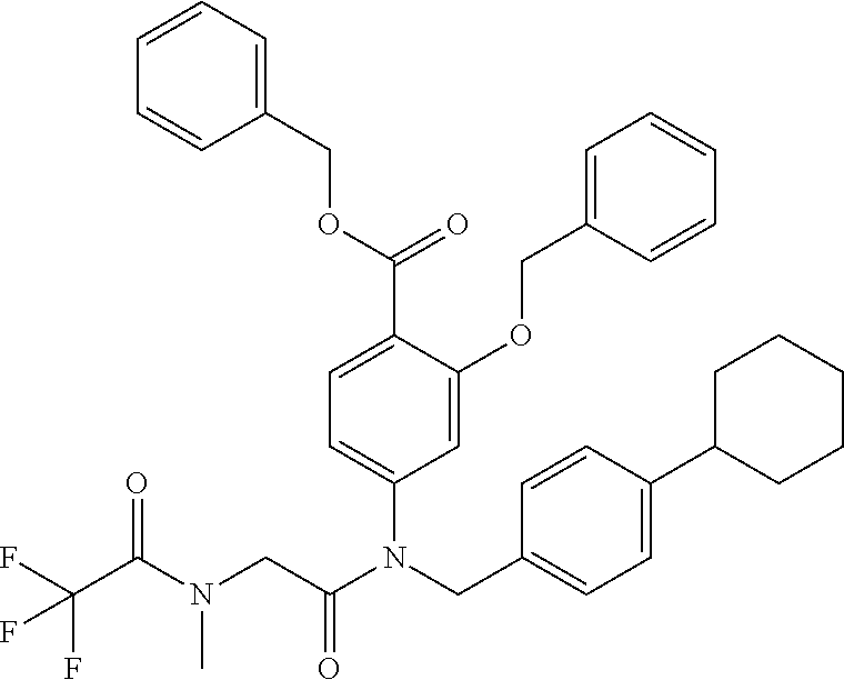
C1(COC(=O)C2=CC=C(N(C(=O)CN(C)C(=O)C(F)(F)F)CC3=CC=C(C4CCCCC4)C=C3)C=C2OCC2=CC=CC=C2)=CC=CC=C1
